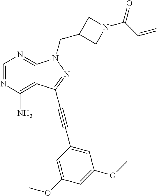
C1=NC(N)=C2C(=N1)N(CC1CN(C(C=C)=O)C1)N=C2C#CC1=CC(OC)=CC(OC)=C1
